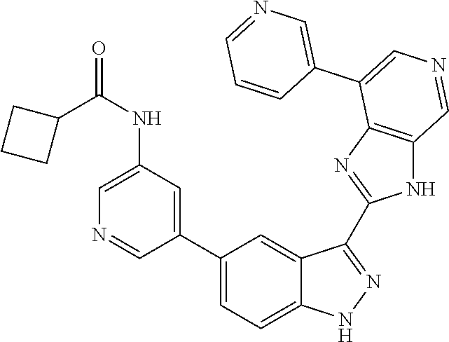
C(NC1=CN=CC(C2=CC=C3C(=C2)C(C2=NC4=C(N2)C=NC=C4C2=CN=CC=C2)=NN3)=C1)(=O)C1CCC1
